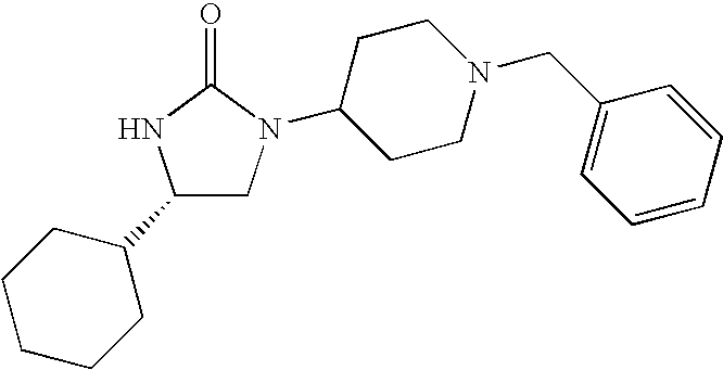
C1(C2CCCCC2)CN(C2CCN(CC3=CC=CC=C3)CC2)C(=O)N1
